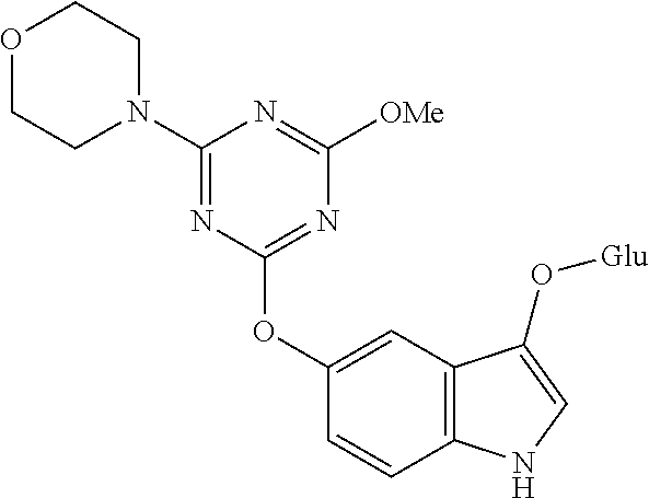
N1(C2=NC(OC3=CC4=C(C=C3)NC=C4O[Glu])=NC([OMe])=N2)CCOCC1
